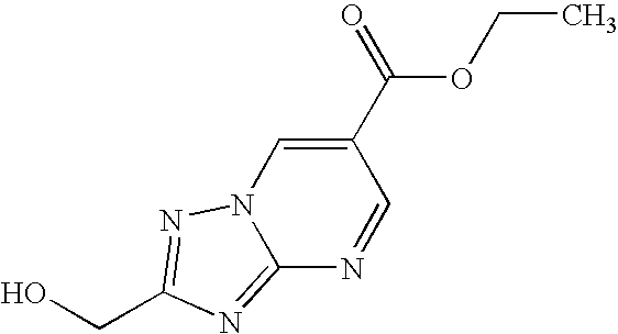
C(C1=NN2C(=N1)N=CC(C(OCC)=O)=C2)O
